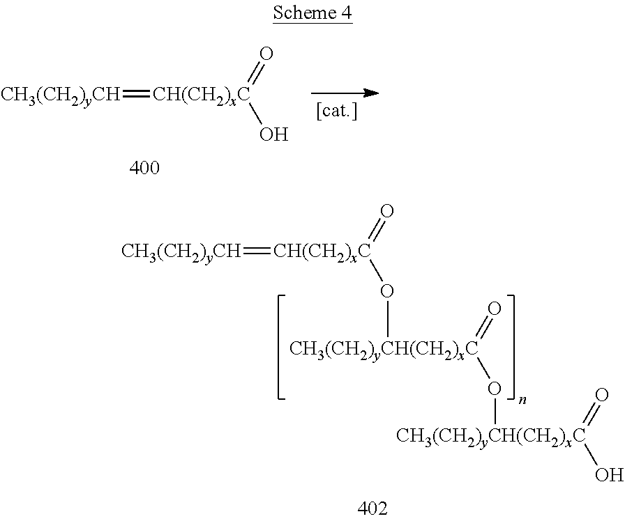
[CH3(CH2)yCH]=[CH(CH2)xC](=O)O[CH3(CH2)yCH(CH2)xC](=O)O[CH3(CH2)yCH(CH2)xC](=O)O.[CH3(CH2)yCH]=[CH(CH2)xC](=O)O
